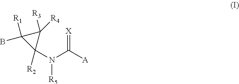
[X]=C([A])N(C1([R2])C([R4])([R3])C1([R1])B)[R5]
